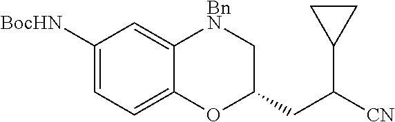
C1([BocHN])=CC=C2C(=C1)[BnN]CC(CC(C1CC1)[CN])O2
